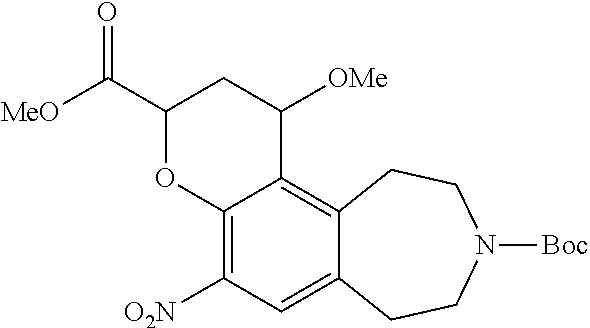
[O2N]C1=C2OC(C([MeO])=O)CC([OMe])C2=C2C(=C1)CCN([Boc])CC2
